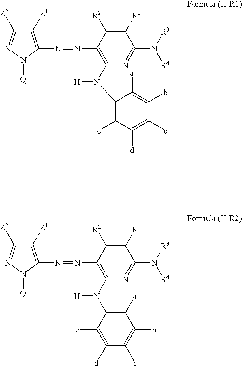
C1([Z1])=C(N=NC2=C(N([H])C3=C([e])C([d])=C(c)C(b)=C3[a])N=C(N([R3])[R4])C([R1])=C2[R2])N([Q])N=C1[Z2].C1([Z1])=C(N=NC2=C(N(C3=C([a])C(b)=C(c)C([d])=C3[e])[H])N=C(N([R3])[R4])C([R1])=C2[R2])N([Q])N=C1[Z2]
